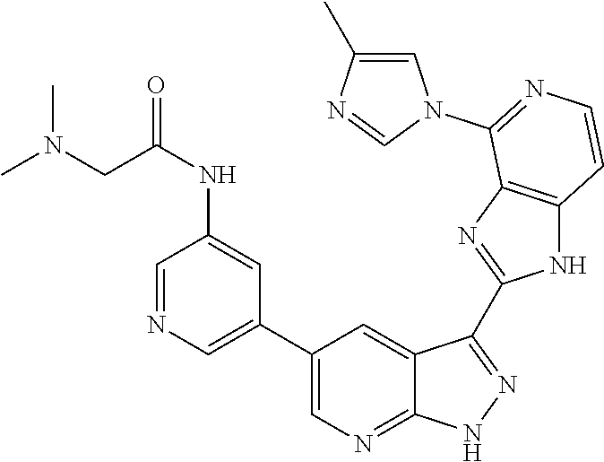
C1=NC=C(C2=CN=C3C(=C2)C(C2=NC4=C(N2)C=CN=C4N2C=C(C)N=C2)=NN3)C=C1NC(=O)CN(C)C
